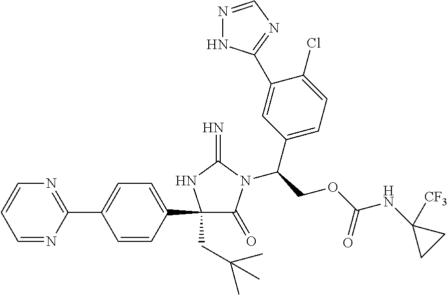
C1(C2=CC=C(C3(CC(C)(C)C)C(=O)N(C(C4=CC=C(Cl)C(C5=NC=NN5)=C4)COC(NC4([CF3])CC4)=O)C(=N)N3)C=C2)=NC=CC=N1
